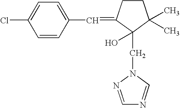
ClC1=CC=C(C=C2C(CN3N=CN=C3)(O)C(C)(C)CC2)C=C1
